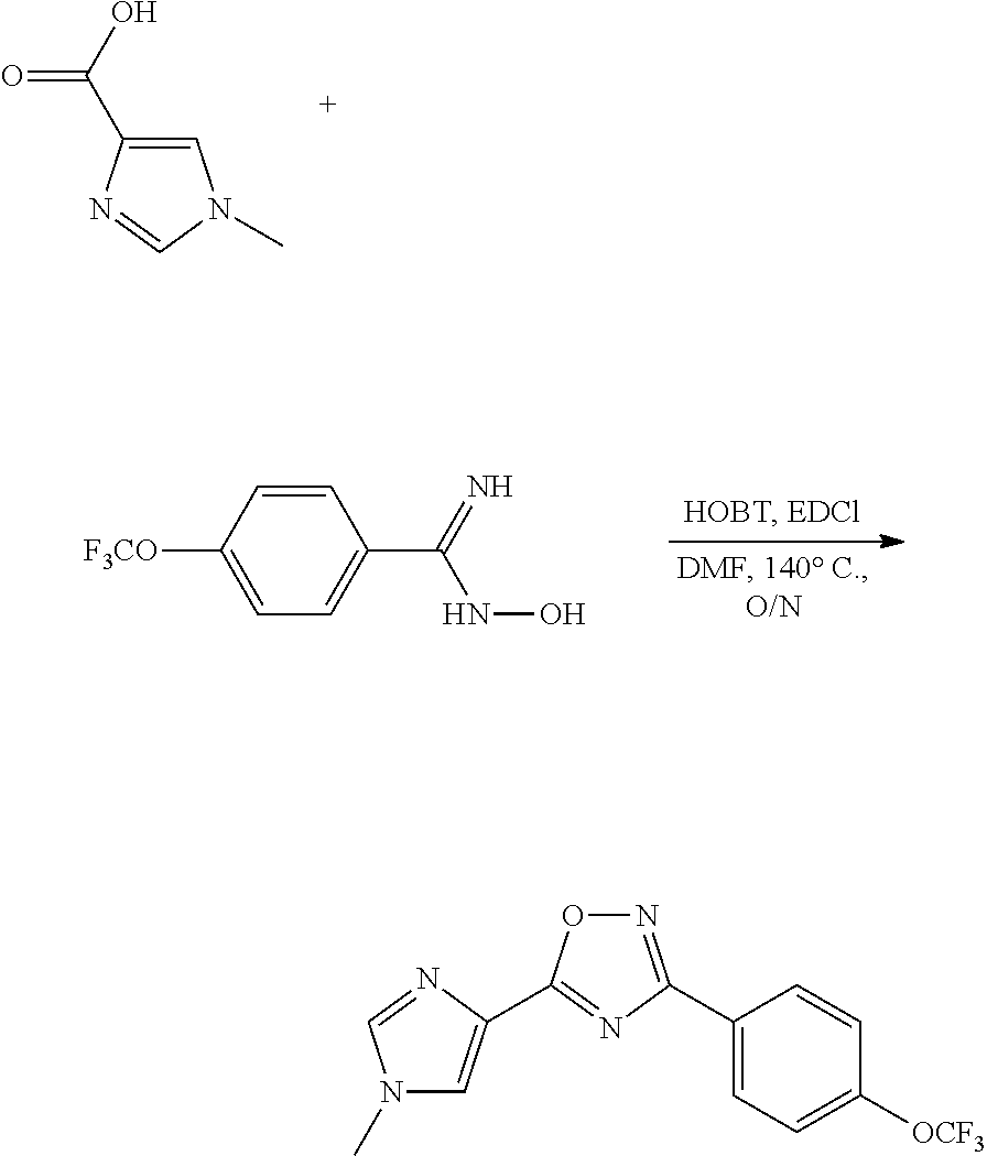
C1=C(C(=O)O)N=CN1C.C1=CC([F3CO])=CC=C1C(=N)NO.N1(C)C=C(C2=NC(C3=CC=C([OCF3])C=C3)=NO2)N=C1
